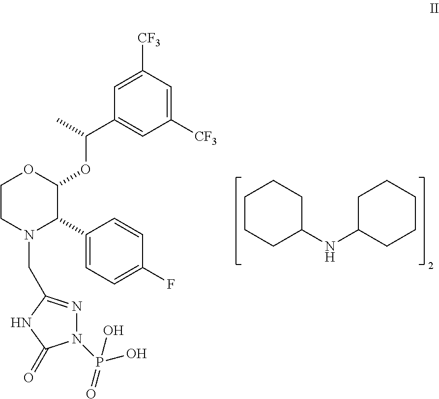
C1CCC(NC2CCCCC2)CC1.C1CN(CC2=NN(P(O)(O)=O)C(=O)N2)C(C2=CC=C(F)C=C2)C(OC(C2=CC([CF3])=CC([CF3])=C2)C)O1
